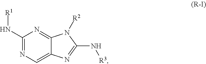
C1(N[R1])=NC=C2C(=N1)N([R2])C(N[R3])=N2
